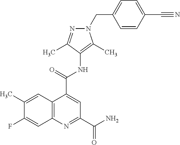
C1(C)=CC2=C(C=C1F)N=C(C(N)=O)C=C2C(=O)NC1=C(C)N(CC2=CC=C(C#N)C=C2)N=C1C
